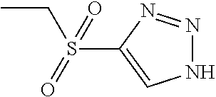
N1N=NC(S(=O)(CC)=O)=C1
